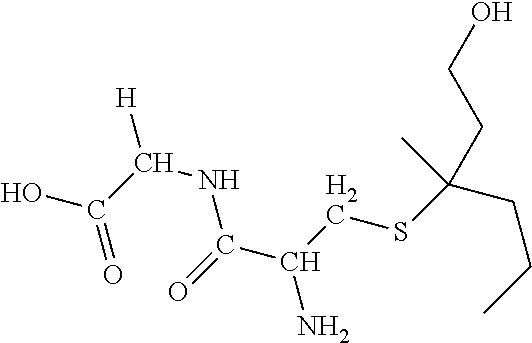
OC(C(NC(C(N)CSC(CCC)(C)CCO)=O)[H])=O
